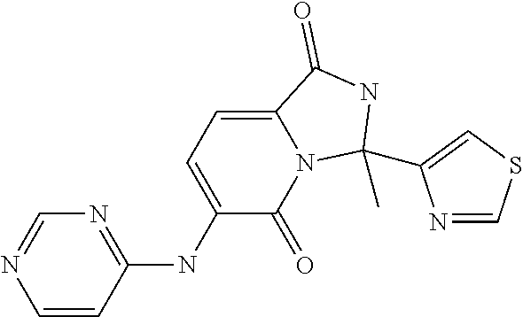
C1=CC(NC2=CC=C3N(C2=O)C(C2=CSC=N2)(C)NC3=O)=NC=N1
